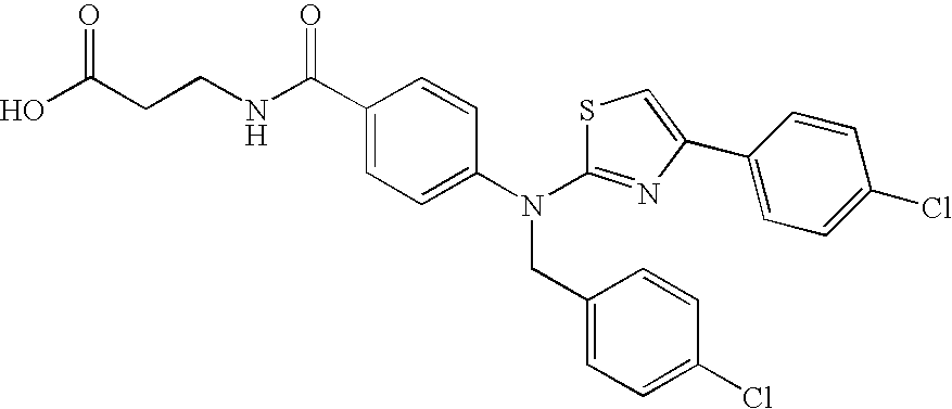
N(C1=CC=C(C(NCCC(O)=O)=O)C=C1)(CC1=CC=C(Cl)C=C1)C1=NC(C2=CC=C(Cl)C=C2)=CS1
